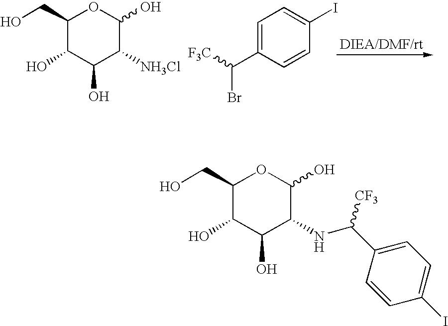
C1(CO)C(O)C(O)C([NH3Cl])C(O)O1.C1=C(C([F3C])Br)C=CC(I)=C1.C1(CO)C(O)C(O)C(NC(C2=CC=C(I)C=C2)[CF3])C(O)O1
